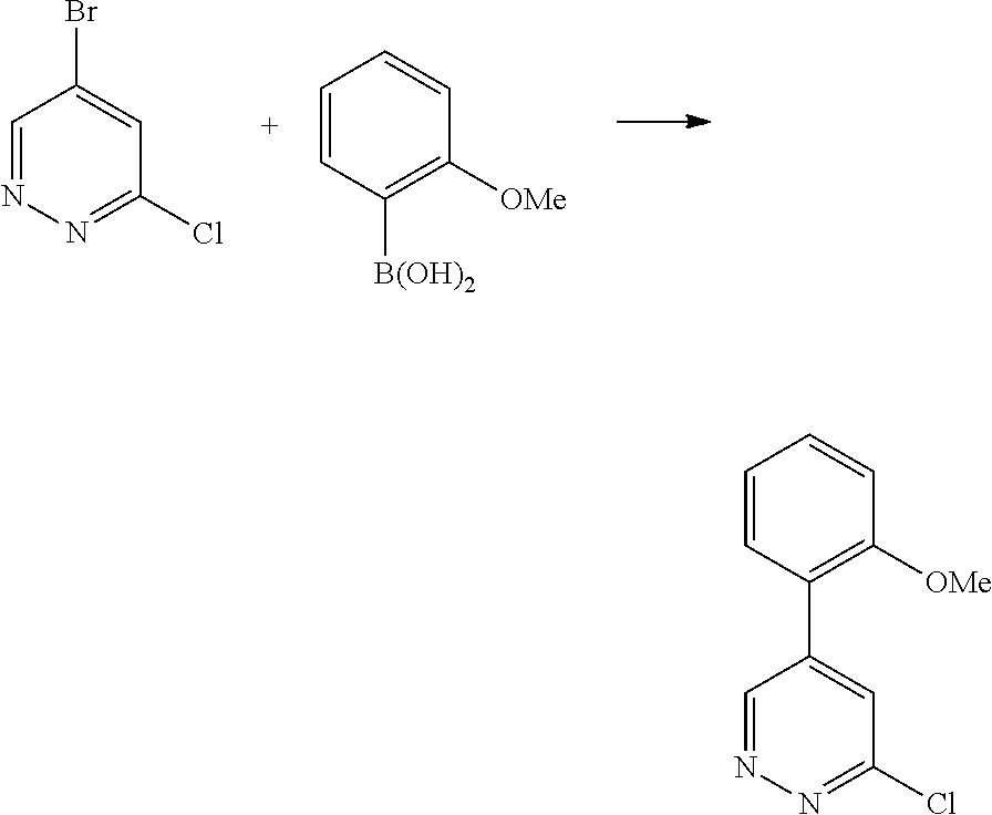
C1=NN=C(Cl)C=C1Br.C1=CC([B(OH)2])=C([OMe])C=C1.C1=NN=C(Cl)C=C1C1=C([OMe])C=CC=C1
